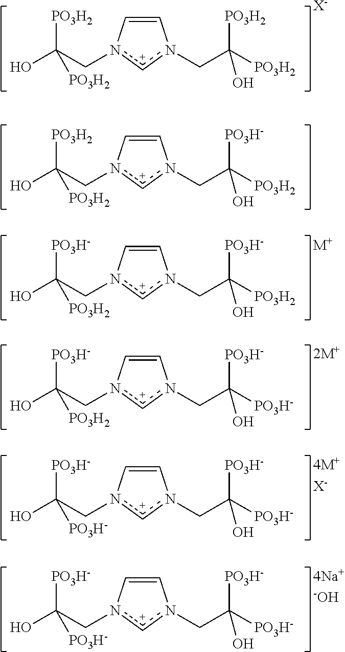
C1=Cn(CC([PO3H2])([PO3H2])O)[c+]n1CC(O)([PO3H2])[PO3H2].[X-].C1=Cn(CC([PO3H2])([PO3H-])O)[c+]n1CC(O)([PO3H2])[PO3H2].C1=Cn(CC([PO3H2])([PO3H-])O)[c+]n1CC(O)([PO3H-])[PO3H2].[M+].C1=Cn(CC([PO3H-])([PO3H-])O)[c+]n1CC(O)([PO3H-])[PO3H2].[2M+].C1=Cn(CC([PO3H-])([PO3H-])O)[c+]n1CC(O)([PO3H-])[PO3H-].[4M+X-].C1=Cn(CC([PO3H-])([PO3H-])O)[c+]n1CC(O)([PO3H-])[PO3H-].[4Na+-OH]
